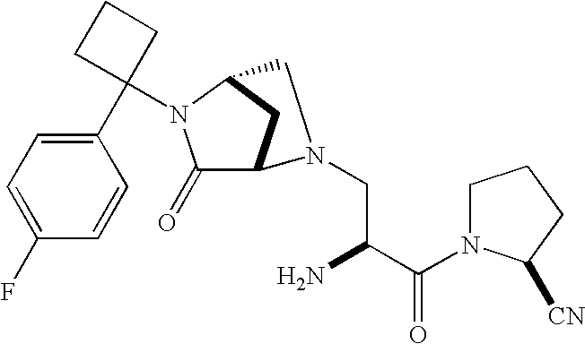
C1(N2C(=O)C3CC2CN3CC(C(N2CCCC2[CN])=O)N)(C2=CC=C(F)C=C2)CCC1
